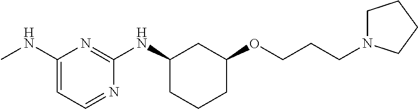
C1(NC)=CC=NC(NC2CCCC(OCCCN3CCCC3)C2)=N1
